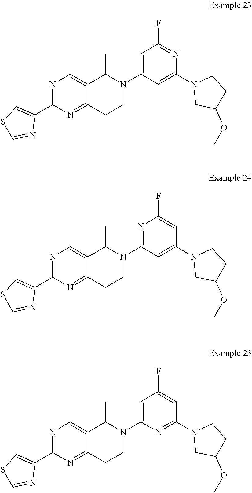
N1=C(N2C(C)C3=CN=C(C4=CSC=N4)N=C3CC2)C=C(N2CC(OC)CC2)C=C1F.C1=C(N2C(C)C3=CN=C(C4=CSC=N4)N=C3CC2)C=C(N2CC(OC)CC2)N=C1F.C1=C(N2C(C)C3=CN=C(C4=CSC=N4)N=C3CC2)N=C(N2CC(OC)CC2)C=C1F
